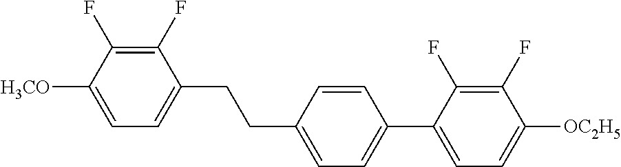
C1(F)=C(F)C([H3CO])=CC=C1CCC1=CC=C(C2=CC=C([OC2H5])C(F)=C2F)C=C1
